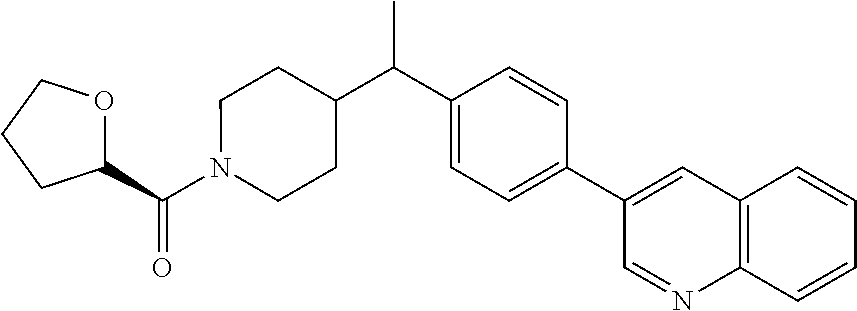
C(=O)(C1OCCC1)N1CCC(C(C2=CC=C(C3=CC4=C(N=C3)C=CC=C4)C=C2)C)CC1
